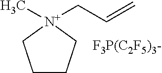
C1CC[N+](C)(CC=C)C1.[F3P(C2F5)3-]
